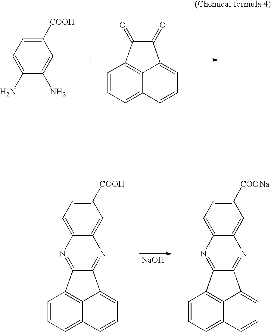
C1([COOH])=CC=C(N)C(N)=C1.C1=CC=C2C=CC=C3C(=O)C(=O)C1=C23.[NaOH].C1([COOH])=CC=C2C(=C1)N=C1C(=N2)C2=C3C(=CC=C2)C=CC=C13.C1([COONa])=CC=C2C(=C1)N=C1C(=N2)C2=C3C(=CC=C2)C=CC=C13
